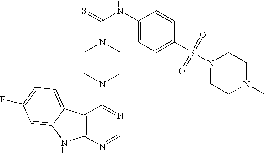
C12=C(N=CN=C1N1CCN(C(=S)NC3=CC=C(S(=O)(=O)N4CCN(C)CC4)C=C3)CC1)NC1=CC(F)=CC=C21
